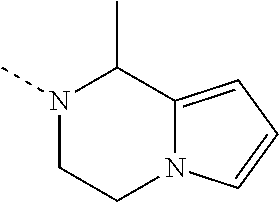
N1(C)CCN2C(=CC=C2)C1C
